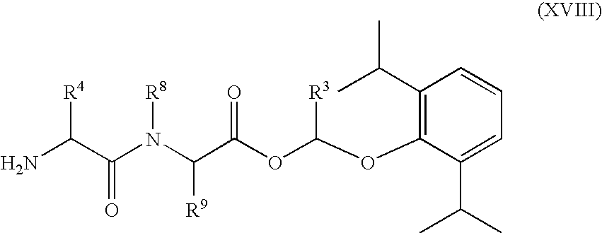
C1(C(C)C)=C(OC(OC(C(N(C(C(N)[R4])=O)[R8])[R9])=O)[R3])C(C(C)C)=CC=C1
